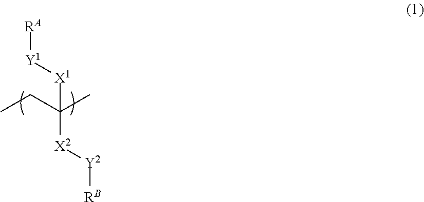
[RA][Y1][X1]C(C)(CC)[X2][Y2][RB]
